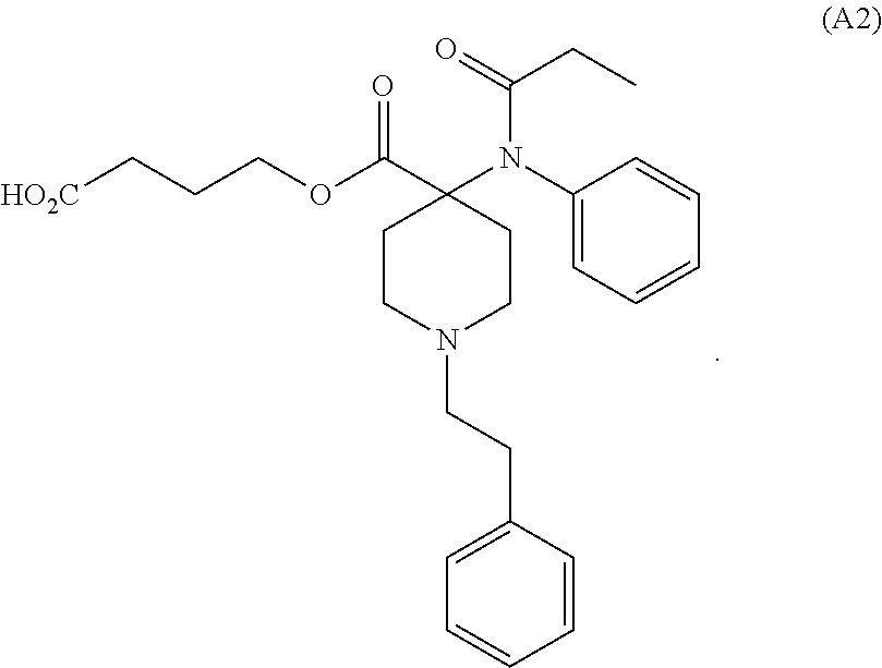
C1(N(C2(C(OCCC[HO2C])=O)CCN(CCC3=CC=CC=C3)CC2)C(=O)CC)=CC=CC=C1
